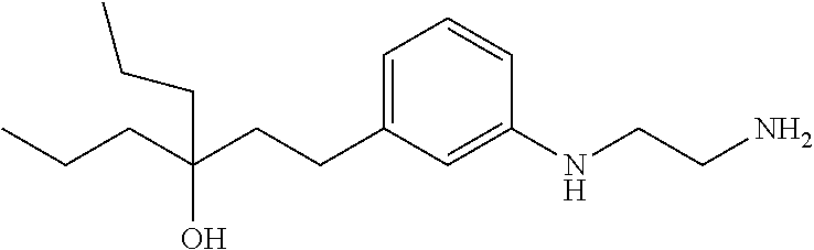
C1=C(CCC(CCC)(O)CCC)C=C(NCCN)C=C1
